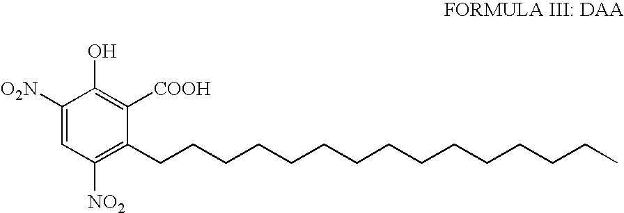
C1=C([O2N])C(O)=C([COOH])C(CCCCCCCCCCCCCCC)=C1[NO2]
